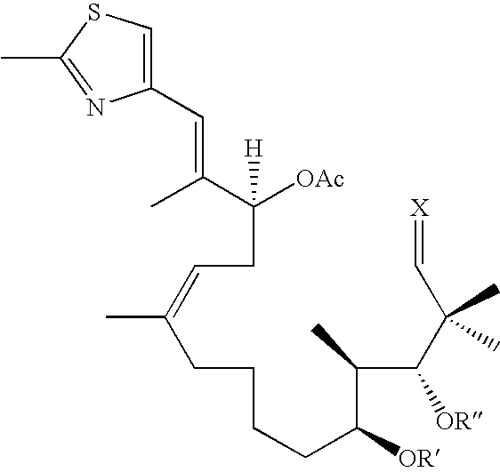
[OAc]C(CC=C(CCCCC(C(C(C(C=[X])(C)C)[OR])C)[OR])C)(C(C)=CC1=CSC(C)=N1)[H]
